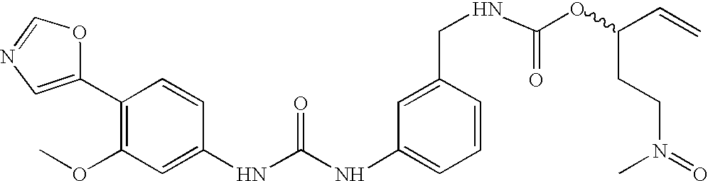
O1C=NC=C1C1=C(OC)C=C(NC(NC2=CC=CC(CNC(OC(C=C)CCN(=O)C)=O)=C2)=O)C=C1
